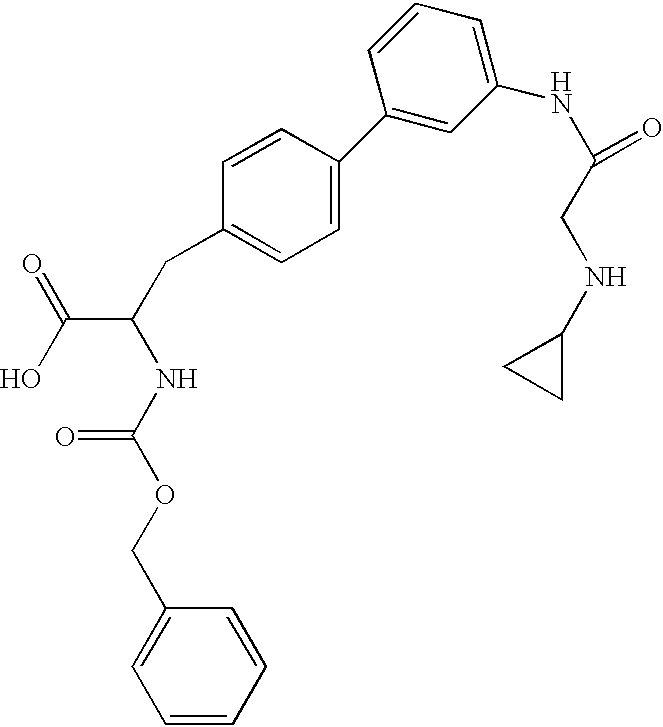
O=C(O)C(NC(OCC1=CC=CC=C1)=O)CC1=CC=C(C2=CC(NC(CNC3CC3)=O)=CC=C2)C=C1
